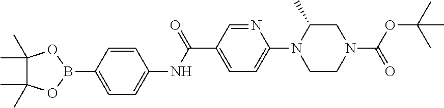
B1(C2=CC=C(NC(C3=CC=C(N4CCN(C(OC(C)(C)C)=O)CC4C)N=C3)=O)C=C2)OC(C)(C)C(C)(C)O1
